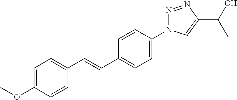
N1=NC(C(O)(C)C)=CN1C1=CC=C(C=CC2=CC=C(OC)C=C2)C=C1
